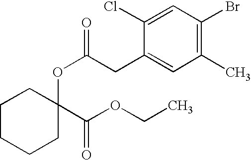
C1CCCC(OC(=O)CC2=CC(C)=C(Br)C=C2Cl)(C(OCC)=O)C1
